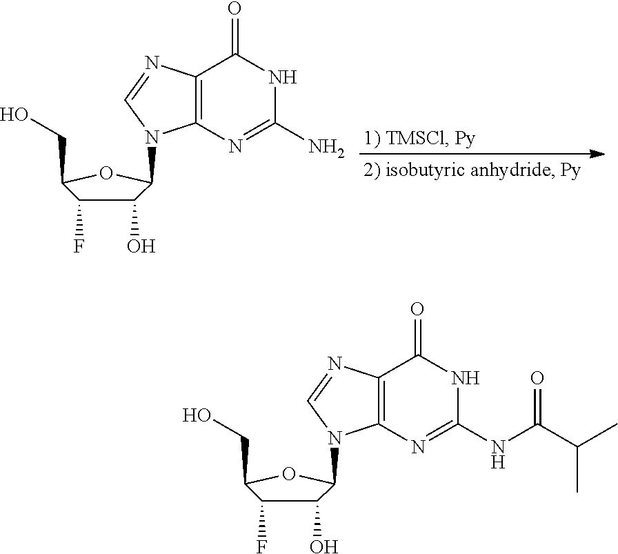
C1(O)C(F)C(CO)OC1N1C2=C(C(=O)NC(NC(C(C)C)=O)=N2)N=C1.C1(O)C(F)C(CO)OC1N1C2=C(C(=O)NC(N)=N2)N=C1
